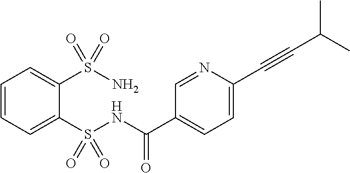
C1=CC=C(S(NC(C2=CC=C(C#CC(C)C)N=C2)=O)(=O)=O)C(S(N)(=O)=O)=C1
